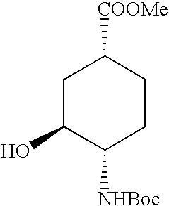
C1C(O)C([NHBoc])CCC1[COOMe]
